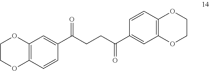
C12=C(C=CC(C(CCC(C3=CC4=C(C=C3)OCCO4)=O)=O)=C1)OCCO2
